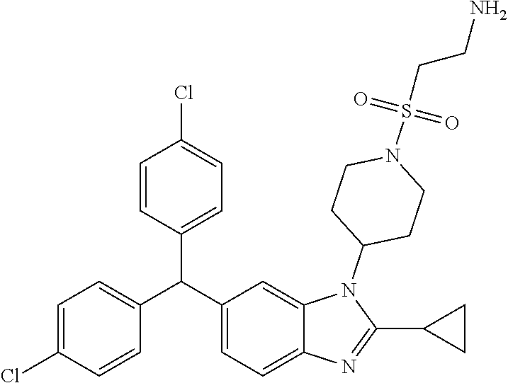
C1=CC(Cl)=CC=C1C(C1=CC=C2C(=C1)N(C1CCN(S(CCN)(=O)=O)CC1)C(C1CC1)=N2)C1=CC=C(Cl)C=C1
